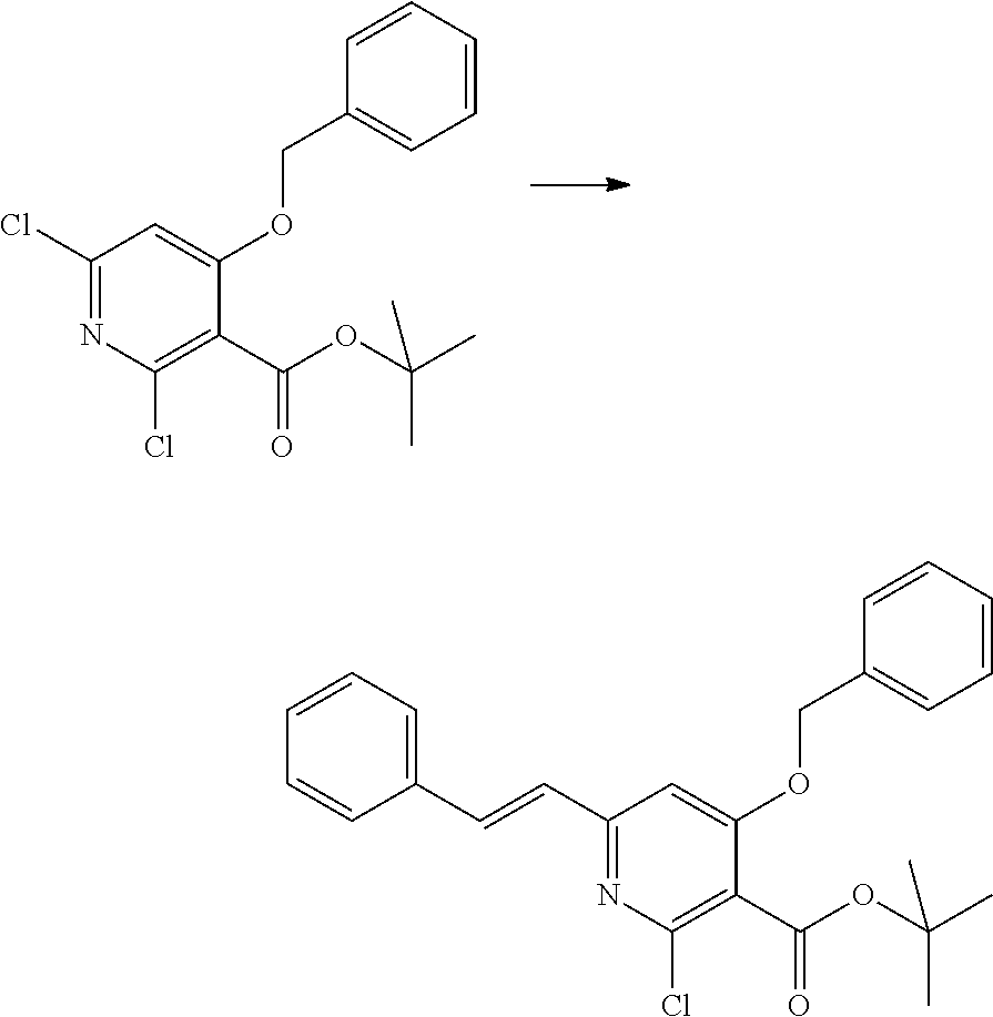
C1(Cl)=NC(Cl)=C(C(OC(C)(C)C)=O)C(OCC2=CC=CC=C2)=C1.C1(C=CC2=CC=CC=C2)=NC(Cl)=C(C(OC(C)(C)C)=O)C(OCC2=CC=CC=C2)=C1
